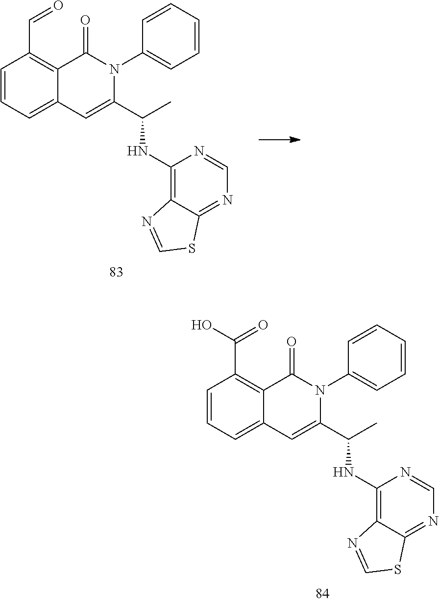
C1=CC=C2C(=C1C(=O)O)C(=O)N(C1=CC=CC=C1)C(C(C)NC1=C3C(=NC=N1)SC=N3)=C2.C1=CC=C2C(=C1C=O)C(=O)N(C1=CC=CC=C1)C(C(C)NC1=C3C(=NC=N1)SC=N3)=C2
